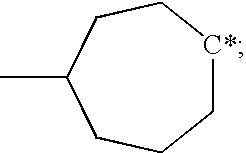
CC1CCC[C*]CC1
